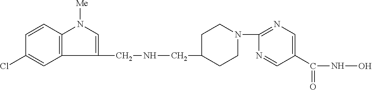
C1(CNCC2CCN(C3=NC=C(C(NO)=O)C=N3)CC2)=CN([Me])C2=C1C=C(Cl)C=C2
